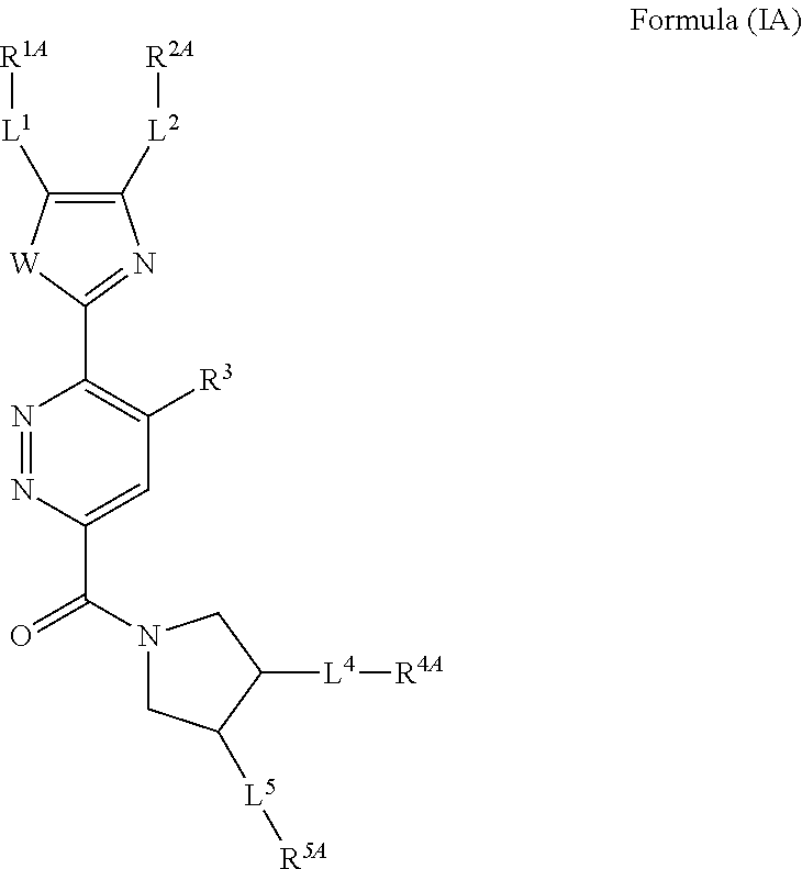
C1([L2][R2A])=C([L1][R1A])[W]C(C2=C([R3])C=C(C(N3CC([L5][R5A])C([L4][R4A])C3)=O)N=N2)=N1
